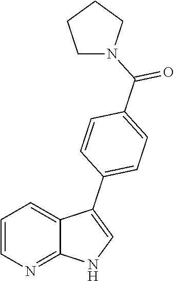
C1=CN=C2C(=C1)C(C1=CC=C(C(=O)N3CCCC3)C=C1)=CN2
